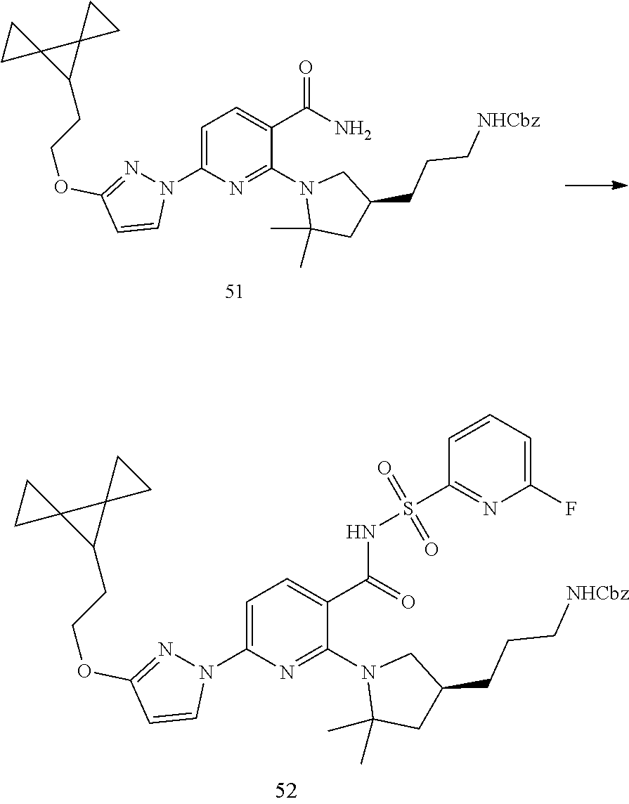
C1=C(N2N=C(OCCC3C4(C35CC5)CC4)C=C2)N=C(N2C(C)(C)CC(CCC[NHCbz])C2)C(C(=O)N)=C1.C1=C(N2N=C(OCCC3C4(C35CC5)CC4)C=C2)N=C(N2C(C)(C)CC(CCC[NHCbz])C2)C(C(NS(C2=NC(F)=CC=C2)(=O)=O)=O)=C1
